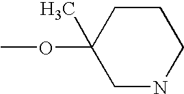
COC1(C)CNCCC1
